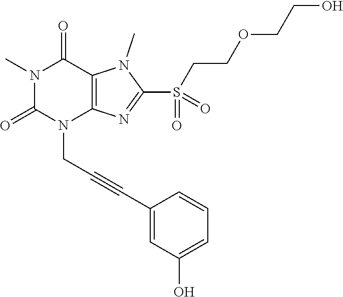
N1(C)C(=O)N(CC#CC2=CC(O)=CC=C2)C2=C(C1=O)N(C)C(S(CCOCCO)(=O)=O)=N2
